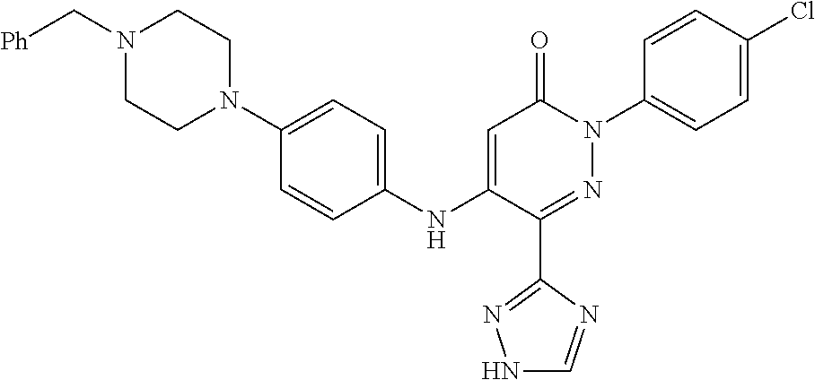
C1=C(NC2=CC=C(N3CCN(C[Ph])CC3)C=C2)C(C2=NNC=N2)=NN(C2=CC=C(Cl)C=C2)C1=O
